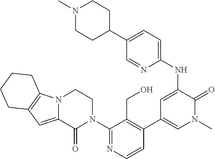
N12C(=CC3=C1CCCC3)C(=O)N(C1=NC=CC(C3=CN(C)C(=O)C(NC4=CC=C(C5CCN(C)CC5)C=N4)=C3)=C1CO)CC2
